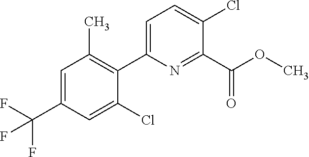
C1(C(OC)=O)=NC(C2=C(C)C=C(C(F)(F)F)C=C2Cl)=CC=C1Cl
